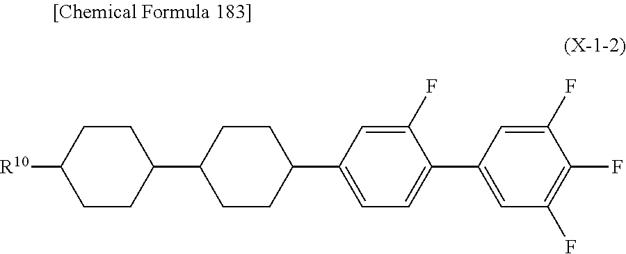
[R10]C1CCC(C2CCC(C3=CC=C(C4=CC(F)=C(F)C(F)=C4)C(F)=C3)CC2)CC1
